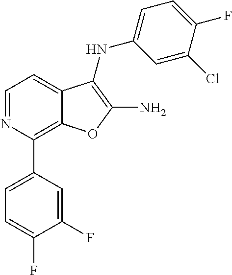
C12=C(C3=CC=C(F)C(F)=C3)N=CC=C1C(NC1=CC=C(F)C(Cl)=C1)=C(N)O2
